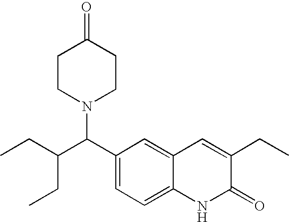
C(C(C(C1=CC=C2C(=C1)C=C(CC)C(=O)N2)N1CCC(=O)CC1)CC)C
